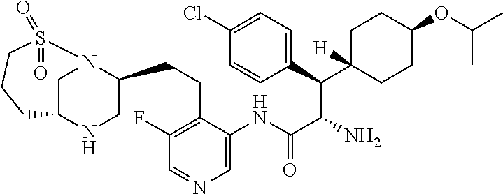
C1N2C(CCC3=C(F)C=NC=C3NC(C(N)C(C3=CC=C(Cl)C=C3)C3([H])CCC(OC(C)C)CC3)=O)CNC1CCCS2(=O)=O
